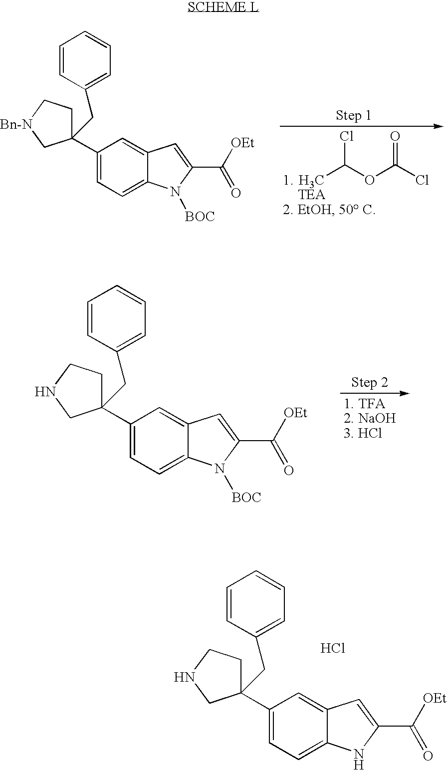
C1(C2(CC3=CC=CC=C3)CCNC2)=CC=C2C(=C1)C=C(C(=O)[OEt])N2[BOC].C1(C2(CC3=CC=CC=C3)CCNC2)=CC=C2C(=C1)C=C(C(=O)[OEt])N2.Cl.CC(OC(Cl)=O)Cl.C1(C2(CC3=CC=CC=C3)CC[Bn-N]C2)=CC=C2C(=C1)C=C(C([OEt])=O)N2[BOC]
